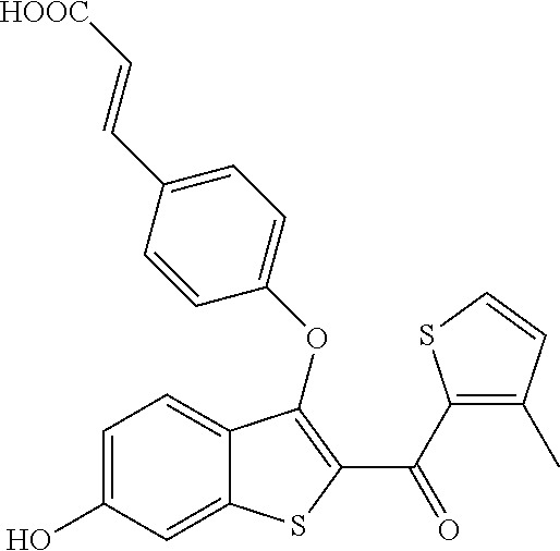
C1=C(O)C=C2C(=C1)C(OC1=CC=C(C=C[HOOC])C=C1)=C(C(C1=C(C)C=CS1)=O)S2
